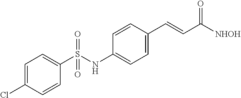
ClC1=CC=C(S(NC2=CC=C(C=CC([NHOH])=O)C=C2)(=O)=O)C=C1
